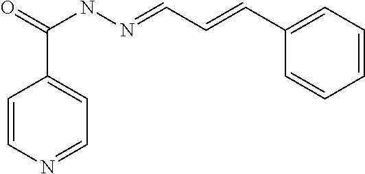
C1=CN=CC=C1C(NN=CC=CC1=CC=CC=C1)=O
